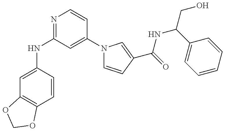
C1=C(NC2=NC=CC(N3C=CC(C(NC(CO)C4=CC=CC=C4)=O)=C3)=C2)C=CC2=C1OCO2
